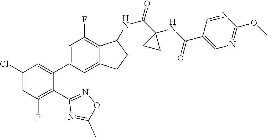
C1(Cl)=CC(F)=C(C2=NOC(C)=N2)C(C2=CC(F)=C3C(=C2)CCC3NC(C2(NC(C3=CN=C(OC)N=C3)=O)CC2)=O)=C1
